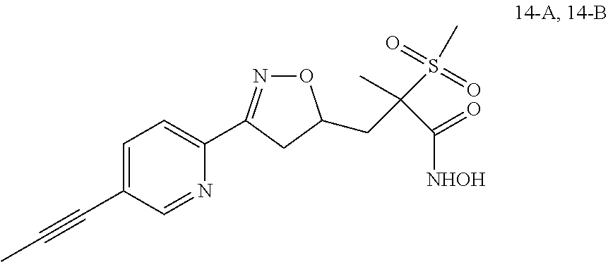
C1=C(C#CC)C=NC(C2=NOC(CC(C(=O)[NHOH])(C)S(C)(=O)=O)C2)=C1
